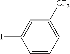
C1=C(I)C=CC=C1[CF3]
